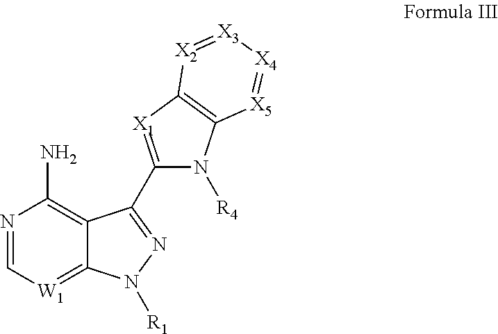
N1=C[W1]=C2C(=C1N)C(C1=[X1]C3=C(N1[R4])[X5]=[X4][X3]=[X2]3)=NN2[R1]
